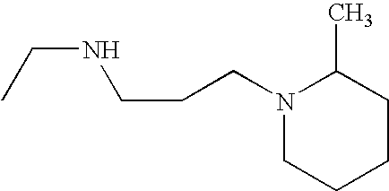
C(C)NCCCN1CCCCC1C
